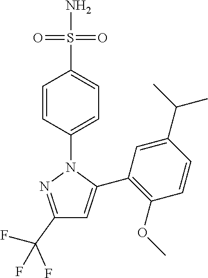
C1(C(F)(F)F)=NN(C2=CC=C(S(N)(=O)=O)C=C2)C(C2=C(OC)C=CC(C(C)C)=C2)=C1
